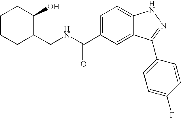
N(C(C1=CC=C2C(=C1)C(C1=CC=C(F)C=C1)=NN2)=O)CC1CCCCC1O
